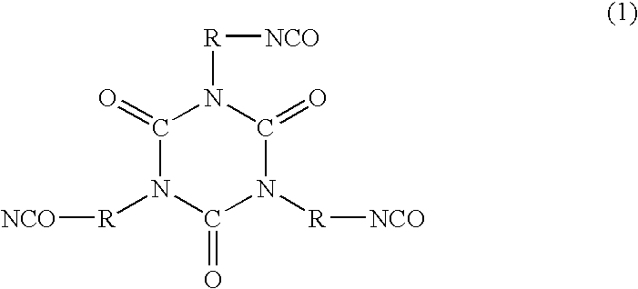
C1(=O)N([R][NCO])C(=O)N([R][NCO])C(=O)N1[R][NCO]
